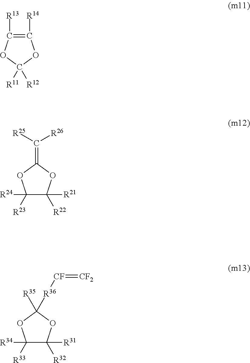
C1([R14])=C([R13])OC([R11])([R12])O1.C1([R24])([R23])C([R22])([R21])OC(=C([R25])[R26])O1.C1([R34])([R33])C([R32])([R31])OC([R35])([R36][CF]=[CF2])O1
